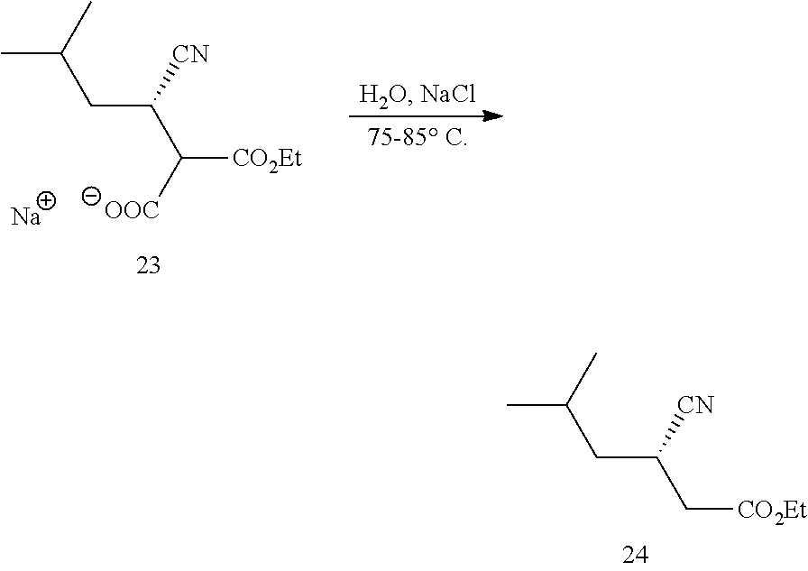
CC(CC([CN])C([OOC])[CO2Et])C.[Na].CC(CC([CN])C[CO2Et])C
